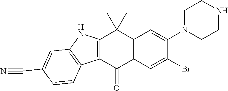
C12=C(C(=O)C3=C(C1(C)C)C=C(N1CCNCC1)C(Br)=C3)C1=C(N2)C=C(C#N)C=C1
